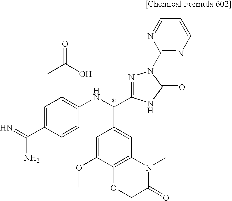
C1=C(OC)C2=C(C=C1C(NC1=CC=C(C(=N)N)C=C1)C1=NN(C3=NC=CC=N3)C(=O)N1)N(C)C(=O)CO2.CC(=O)O
